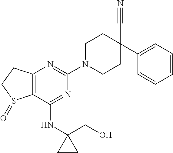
C12=C(C(NC3(CO)CC3)=NC(N3CCC(C4=CC=CC=C4)(C#N)CC3)=N1)S(=O)CC2
